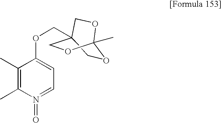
C1C2(COC3=CC=N(=O)C(C)=C3C)COC(C)(O1)OC2
